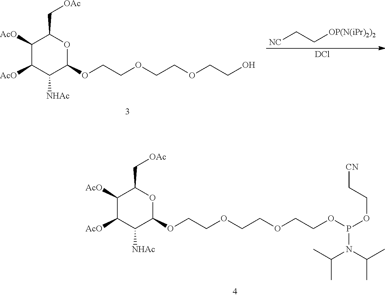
[NC]CC[OP(N(iPr)2)2].[DCl].C1([AcO])C([AcO])C([NHAc])C(OCCOCCOCCO)OC1C[OAc].C1([AcO])C([AcO])C([NHAc])C(OCCOCCOCCOP(OCC[CN])N(C(C)C)C(C)C)OC1C[OAc]
